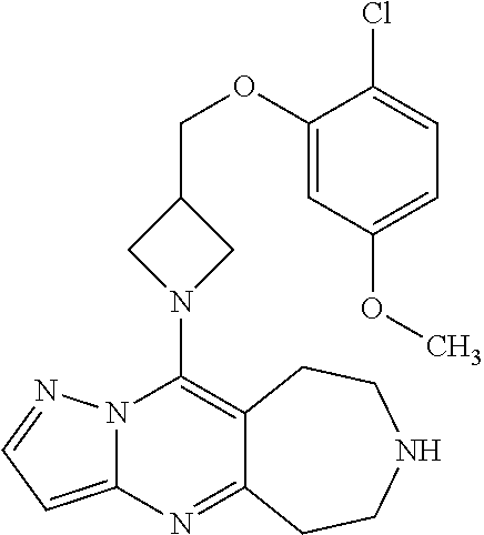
N12C(=CC=N1)N=C1C(=C2N2CC(COC3=CC(OC)=CC=C3Cl)C2)CCNCC1
